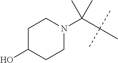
C1C(O)CCN(C(C(C)(C)C)(C)C)C1
